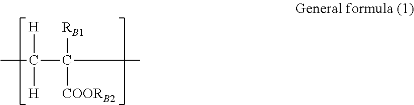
CC(C(C)([RB1])[COORB2])([H])[H]
